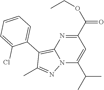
C1(C(OCC)=O)=NC2=C(C3=CC=CC=C3Cl)C(C)=NN2C(C(C)C)=C1
